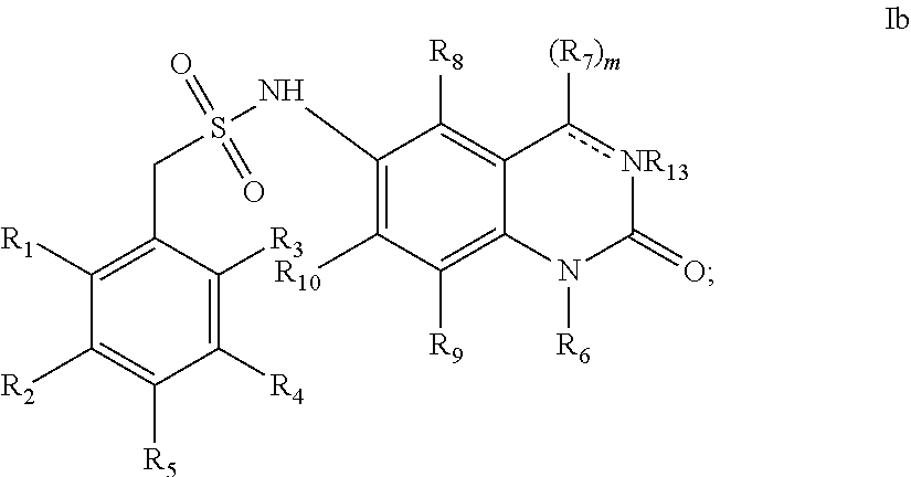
C1([R1])=C(CS(NC2=C([R10])C([R9])=C3C(=C2[R8])c([(R7)m])[NR13]C(=O)N3[R6])(=O)=O)C([R3])=C([R4])C([R5])=C1[R2]
